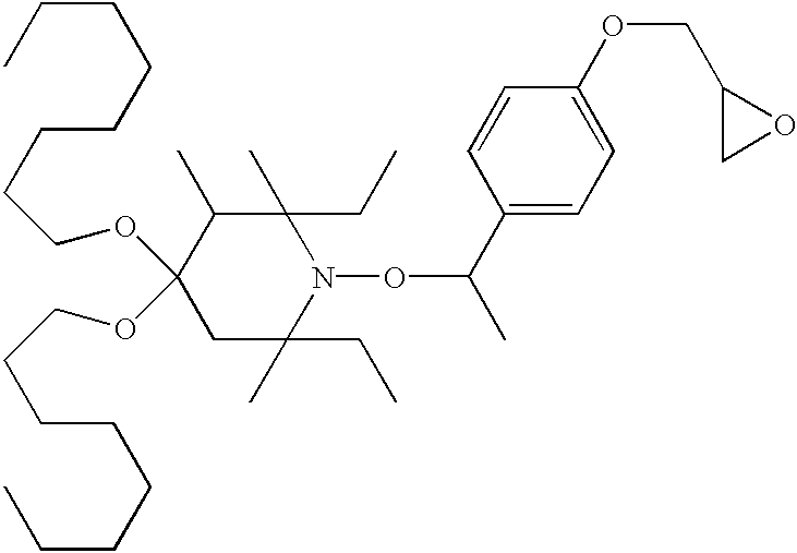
C1C(CC)(C)N(OC(C2=CC=C(OCC3CO3)C=C2)C)C(CC)(C)C(C)C1(OCCCCCCCC)OCCCCCCCC
